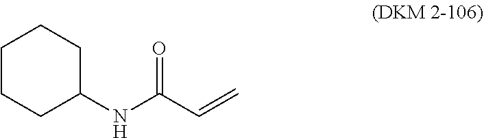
C1(NC(C=C)=O)CCCCC1
